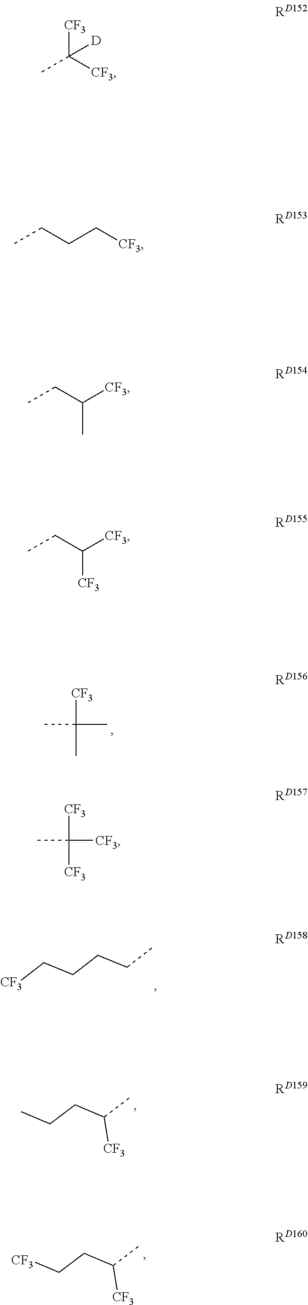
C([CF3])(C)([CF3])[D].C(CC[CF3])C.C(C([CF3])C)C.C(C([CF3])[CF3])C.CC([CF3])([CF3])[CF3].CC(C)(C)[CF3].[CF3]CCCCC.C(C(C)[CF3])CC.C(C(C)[CF3])C[CF3]
